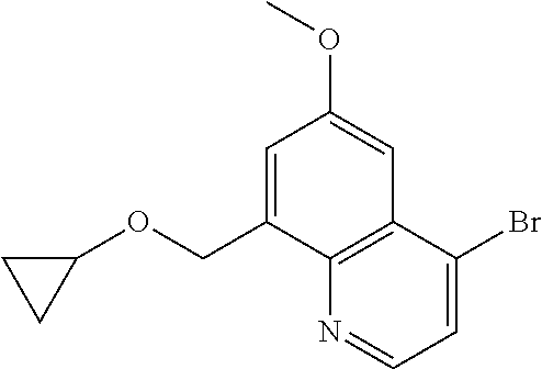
C1(OCC2=CC(OC)=CC3=C2N=CC=C3Br)CC1
